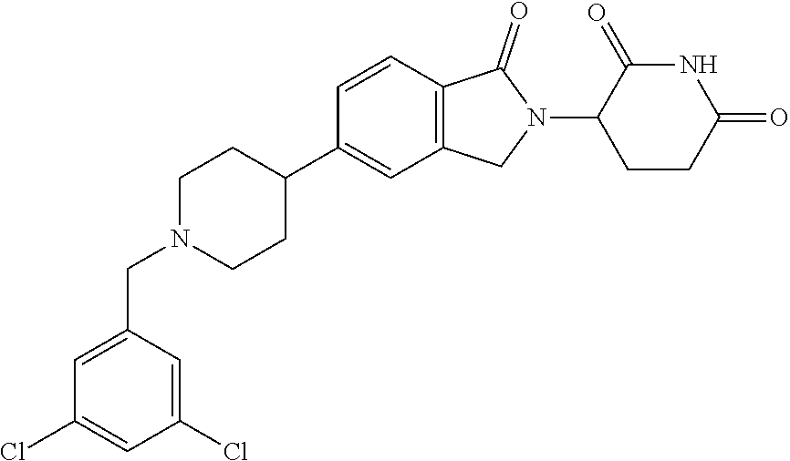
C1N(CC2=CC(Cl)=CC(Cl)=C2)CCC(C2=CC3=C(C=C2)C(=O)N(C2CCC(=O)NC2=O)C3)C1
